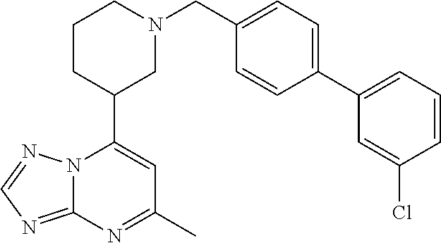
N12C(=NC=N1)N=C(C)C=C2C1CN(CC2=CC=C(C3=CC=CC(Cl)=C3)C=C2)CCC1
